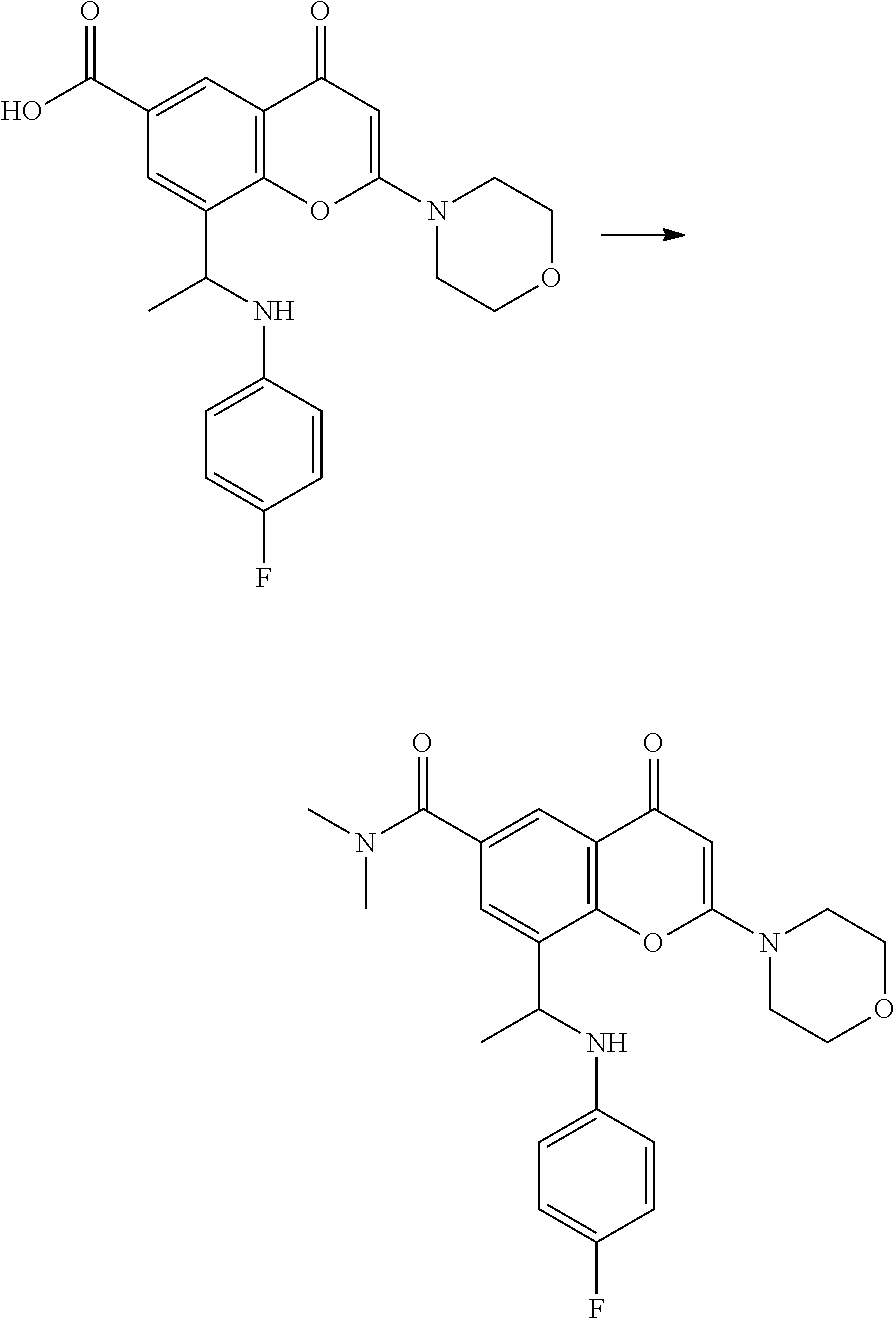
C1=C(C(O)=O)C=C(C(C)NC2=CC=C(F)C=C2)C2=C1C(=O)C=C(N1CCOCC1)O2.C1=C(C(=O)N(C)C)C=C(C(NC2=CC=C(F)C=C2)C)C2=C1C(=O)C=C(N1CCOCC1)O2
